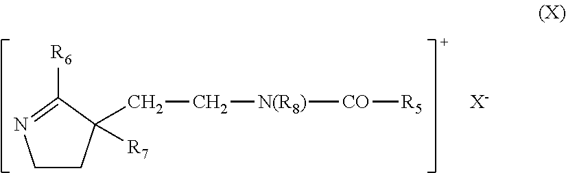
C1CC(CC[N(R8)][CO][R5])([R7])C([R6])=N1.[X-]
